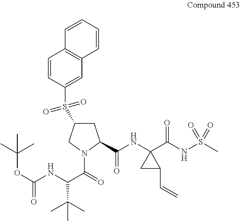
C1=CC=CC2=C1C=CC(S(C1CC(C(NC3(C(NS(C)(=O)=O)=O)CC3C=C)=O)N(C(=O)C(NC(OC(C)(C)C)=O)C(C)(C)C)C1)(=O)=O)=C2
